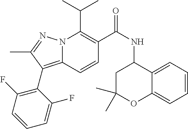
CC(C)C1=C(C(NC2C3=CC=CC=C3OC(C)(C)C2)=O)C=CC2=C(C3=C(F)C=CC=C3F)C(C)=NN12
